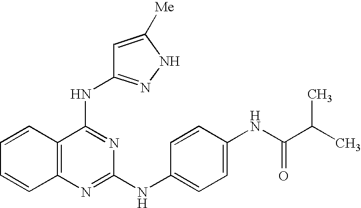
C1=CC2=C(C=C1)N=C(NC1=CC=C(NC(C(C)C)=O)C=C1)N=C2NC1=NNC([Me])=C1
